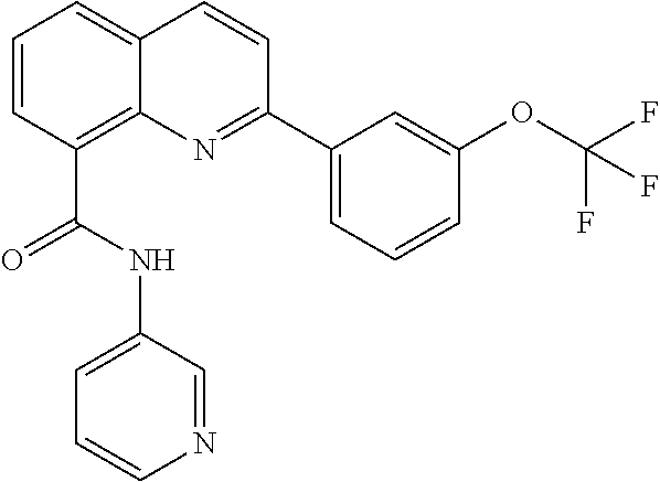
C(C1=C2C(=CC=C1)C=CC(C1=CC=CC(OC(F)(F)F)=C1)=N2)(NC1=CC=CN=C1)=O
